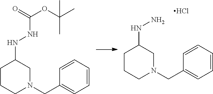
O=C(OC(C)(C)C)NNC1CCCN(CC2=CC=CC=C2)C1.NNC1CCCN(CC2=CC=CC=C2)C1.Cl
